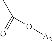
CC(=O)O[A2]
